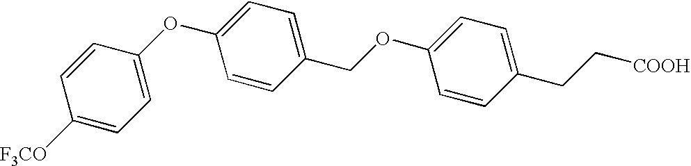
[F3CO]C1=CC=C(OC2=CC=C(COC3=CC=C(CC[COOH])C=C3)C=C2)C=C1
